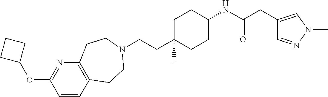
C12=C(C=CC(OC3CCC3)=N1)CCN(CCC1(F)CCC(NC(=O)CC3=CN(C)N=C3)CC1)CC2
